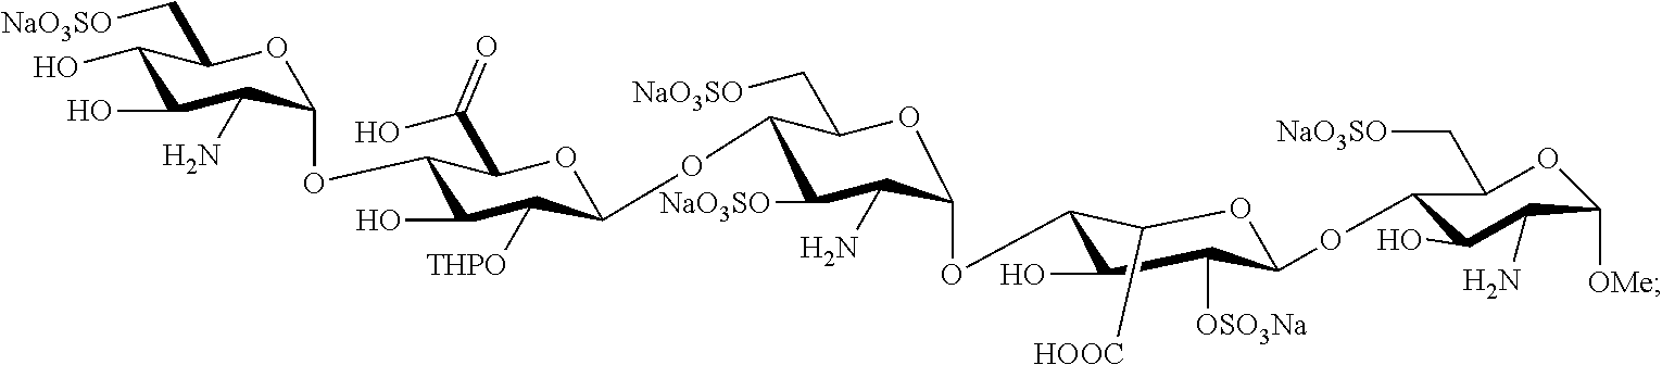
C1(O)C(O)C(N)C(OC2C(O)C([THPO])C(OC3C([NaO3SO])C(N)C(OC4C(O)C([OSO3Na])C(OC5C(O)C(N)C([OMe])OC5C[NaO3SO])OC4[HOOC])OC3C[NaO3SO])OC2C(O)=O)OC1C[NaO3SO]
